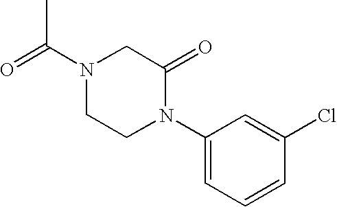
O=C(N1CCN(C2=CC=CC(Cl)=C2)C(=O)C1)C
